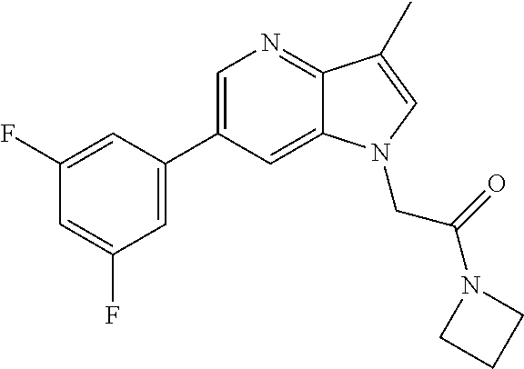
C1=C(C2=CC(F)=CC(F)=C2)C=C2C(=N1)C(C)=CN2CC(N1CCC1)=O
